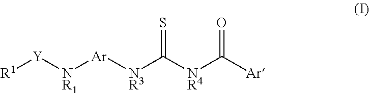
[R1][Y][NR1][Ar][NR3]C([NR4]C([Ar])=O)=S
